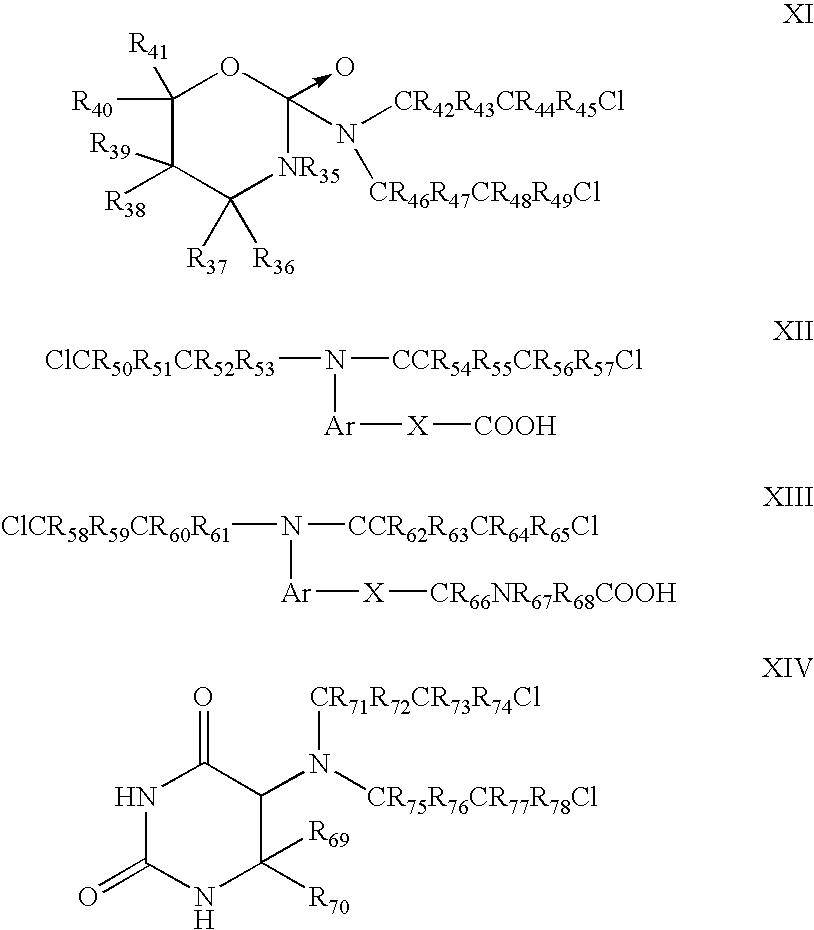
C1([R40])([R41])C([R38])([R39])C([R37])([R36])[NR35]C(->O)(N([CR42R43CR44R45Cl])[CR46R47CR48R49Cl])O1.[ClCR50R51CR52R53]N([CCR54R55CR56R57Cl])[Ar][X][COOH].[ClCR58R59CR60R61]N([CCR62R63CR64R65Cl])[Ar][X][CR66NR67R68COOH].N1C(=O)NC([R70])([R69])C(N([CR75R76CR77R78Cl])[CR71R72CR73R74Cl])C1=O
